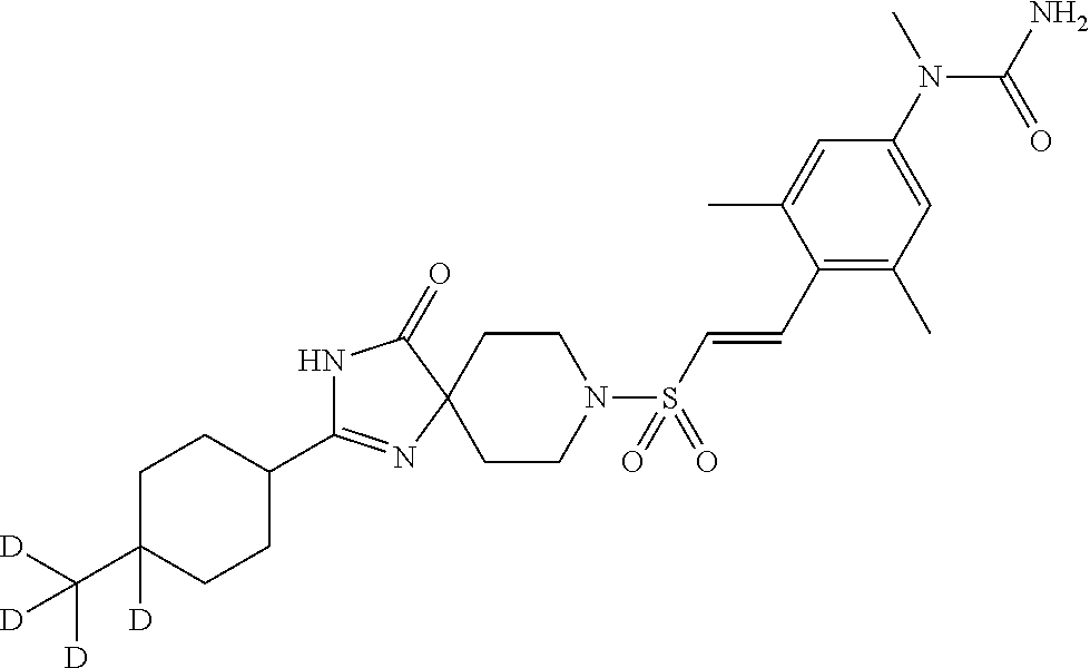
C1(C2=NC3(C(=O)N2)CCN(S(C=CC2=C(C)C=C(N(C)C(N)=O)C=C2C)(=O)=O)CC3)CCC(C([D])([D])[D])([D])CC1
